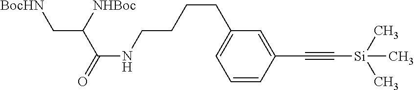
C1=CC(C#C[Si](C)(C)C)=CC(CCCCNC(=O)C(C[BocHN])[NHBoc])=C1
